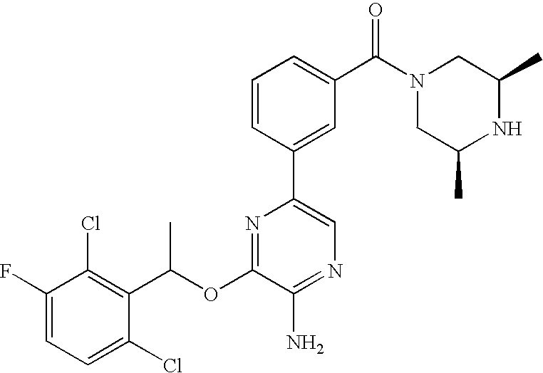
C1=C(F)C(Cl)=C(C(OC2=NC(C3=CC(C(N4CC(C)NC(C)C4)=O)=CC=C3)=CN=C2N)C)C(Cl)=C1
